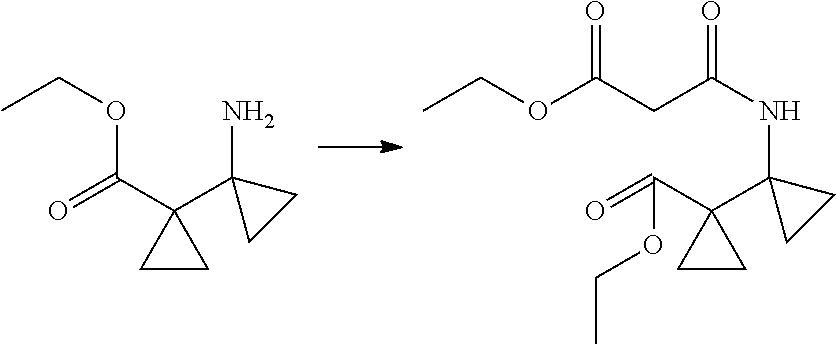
CCOC(C1(C2(N)CC2)CC1)=O.CCOC(CC(NC1(C2(C(OCC)=O)CC2)CC1)=O)=O
